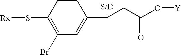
C1=CC(S[Rx])=C(Br)C=C1CCC(O[Y])=O
